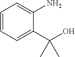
C1=CC=C(C(O)(C)C)C(N)=C1
